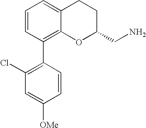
C1=CC(C2=C(Cl)C=C([OMe])C=C2)=C2C(=C1)CCC(CN)O2
